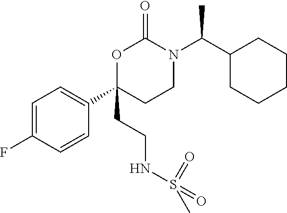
O1C(CCNS(=O)(=O)C)(C2=CC=C(F)C=C2)CCN(C(C2CCCCC2)C)C1=O
